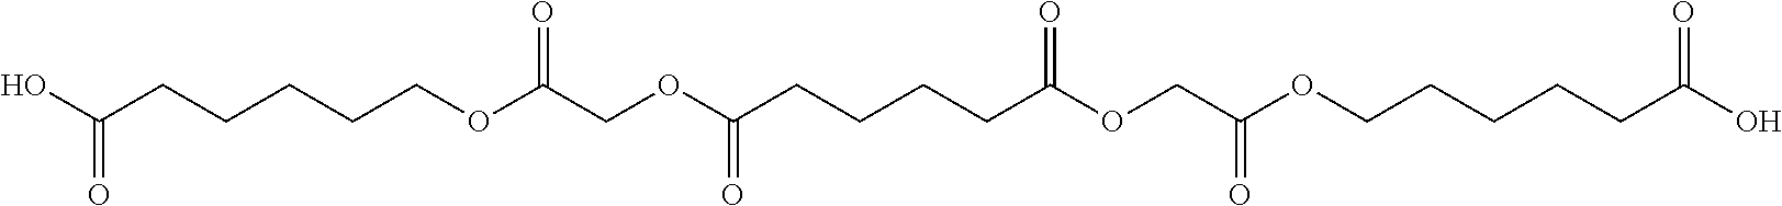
OC(CCCCCOC(COC(CCCCC(OCC(OCCCCCC(=O)O)=O)=O)=O)=O)=O
